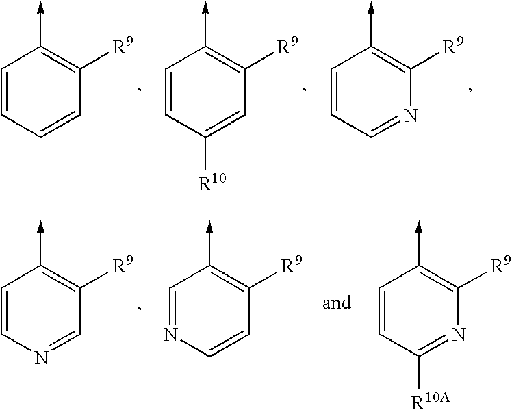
C1=CC=CC([R9])=C1->C.C1=CC([R10])=CC([R9])=C1->C.C1=CC=NC([R9])=C1->C.C1=CN=CC([R9])=C1->C.C1=NC=CC([R9])=C1->C.C1=CC([R10A])=NC([R9])=C1->C
